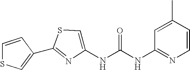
C1(C2=CSC=C2)=NC(NC(NC2=NC=CC(C)=C2)=O)=CS1
